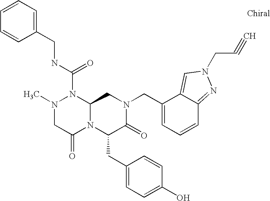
N(C(N1N(C)CC(=O)N2C1CN(CC1=CC=CC3=NN(CC#C)C=C13)C(=O)C2CC1=CC=C(O)C=C1)=O)CC1=CC=CC=C1
